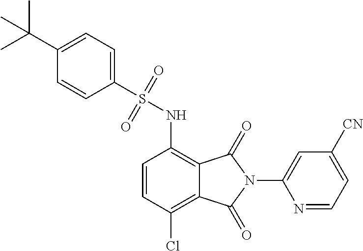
C1=CC(Cl)=C2C(=C1NS(=O)(=O)C1=CC=C(C(C)(C)C)C=C1)C(=O)N(C1=CC([CN])=CC=N1)C2=O
